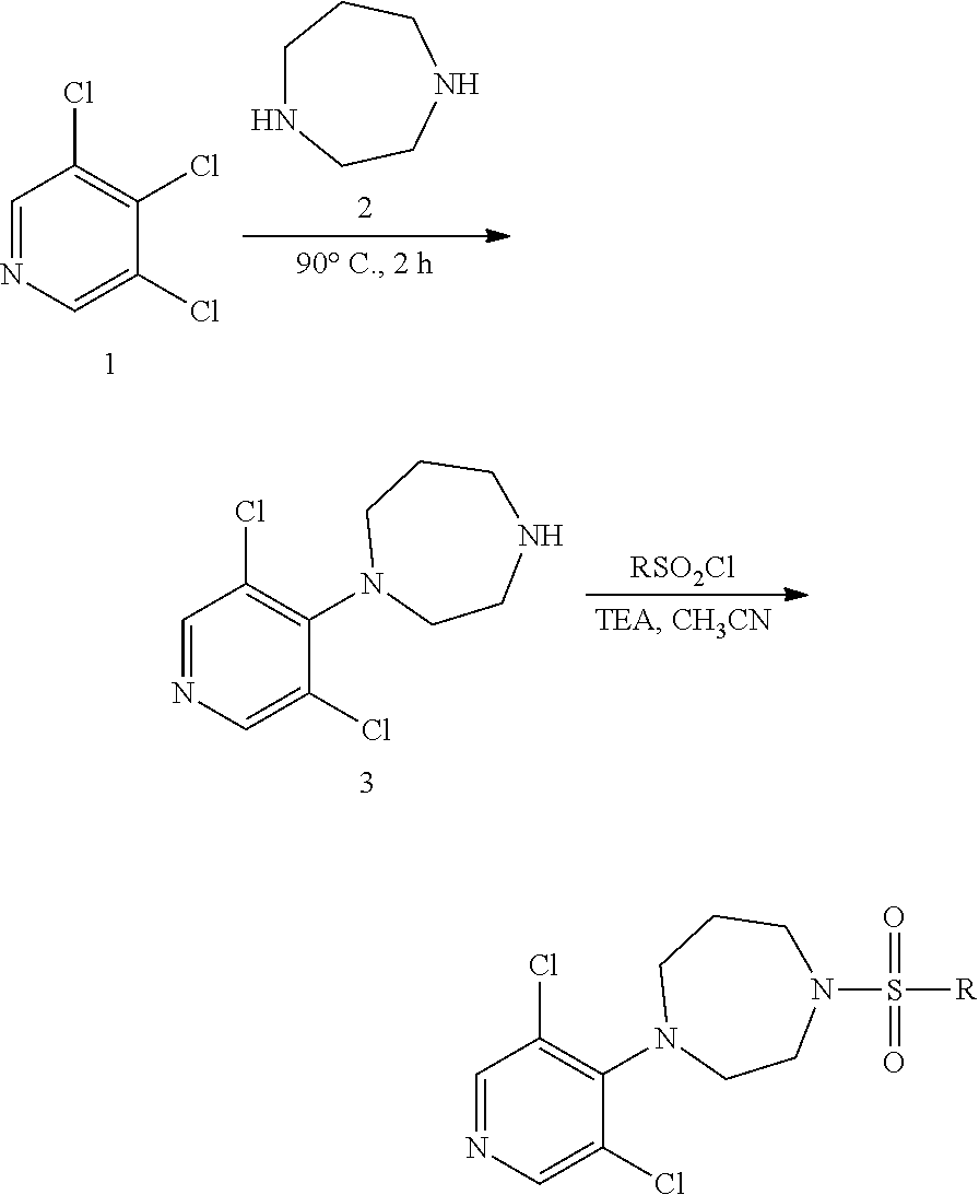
C1=NC=C(Cl)C(N2CCN(S([R])(=O)=O)CCC2)=C1Cl.C1=NC=C(Cl)C(Cl)=C1Cl.C1NCCNCC1.C1=NC=C(Cl)C(N2CCNCCC2)=C1Cl.[RSO2Cl]
